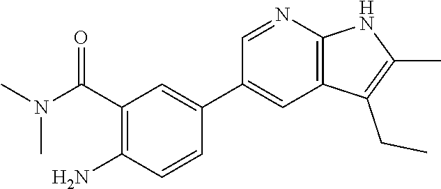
C(C1=C(N)C=CC(C2=CC3=C(N=C2)NC(C)=C3CC)=C1)(N(C)C)=O
